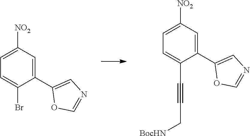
C1(C2=CN=CO2)=CC([NO2])=CC=C1Br.C1(C2=CN=CO2)=CC([NO2])=CC=C1C#CC[BocHN]
